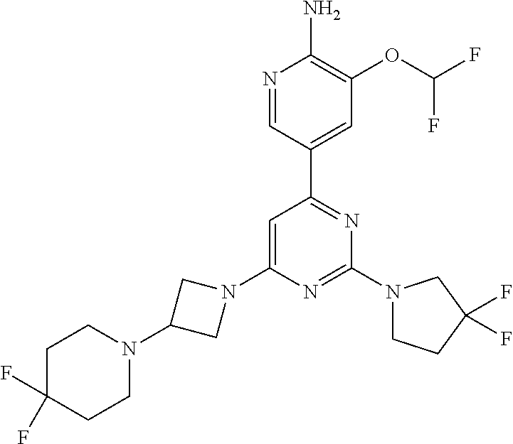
N1=CC(C2=NC(N3CCC(F)(F)C3)=NC(N3CC(N4CCC(F)(F)CC4)C3)=C2)=CC(OC(F)F)=C1N
